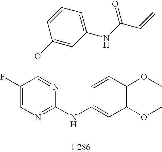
O(C1=NC(NC2=CC(OC)=C(OC)C=C2)=NC=C1F)C1=CC(NC(C=C)=O)=CC=C1
